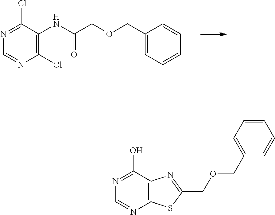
C1(Cl)=C(NC(COCC2=CC=CC=C2)=O)C(Cl)=NC=N1.C12=C(C(O)=NC=N1)N=C(COCC1=CC=CC=C1)S2
